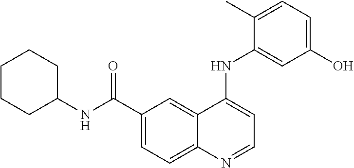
C1CCC(NC(C2=CC=C3C(=C2)C(NC2=CC(O)=CC=C2C)=CC=N3)=O)CC1
